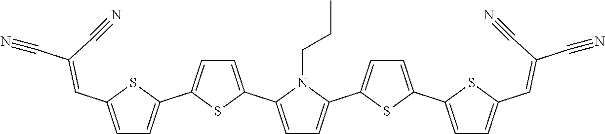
C1=C(C=C(C#N)C#N)SC(C2=CC=C(C3=CC=C(C4=CC=C(C5=CC=C(C=C(C#N)C#N)S5)S4)N3CCC)S2)=C1
